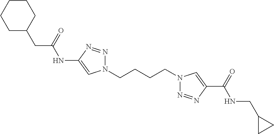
C1(NC(CC2CCCCC2)=O)=CN(CCCCN2N=NC(C(=O)NCC3CC3)=C2)N=N1
